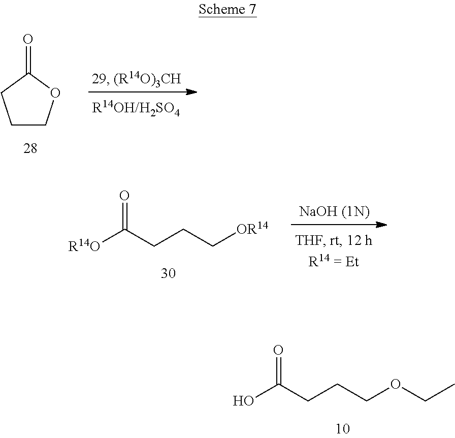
C1COC(=O)C1.[R14O]C(=O)CCC[OR14].OC(=O)CCCOCC
